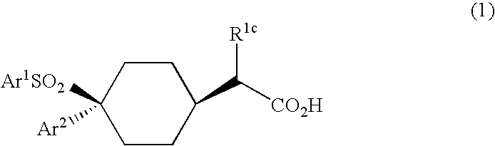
C1([Ar1SO2])([Ar2])CCC(C([CO2H])[R1c])CC1
